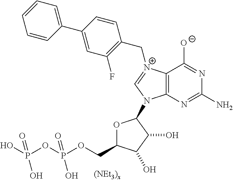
C12=C(N=C(N)N=C1[O-])N(C1OC(COP(OP(O)(=O)O)(=O)O)C(O)C1O)C=[N+]2CC1=C(F)C=C(C2=CC=CC=C2)C=C1
